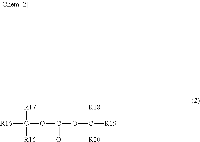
[R16]C([R17])([R15])OC(=O)OC([R18])([R19])[R20]
